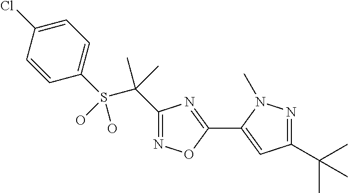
C1(S(C(C)(C)C2=NOC(C3=CC(C(C)(C)C)=NN3C)=N2)(O)O)=CC=C(Cl)C=C1
